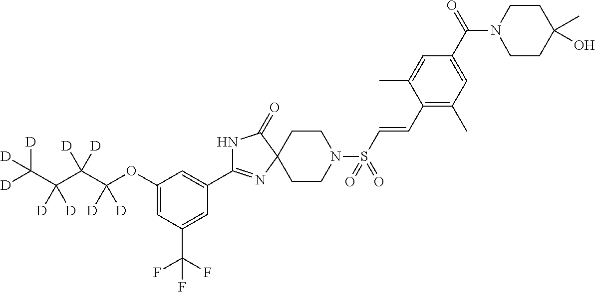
N1C(C2=CC(OC(C(C(C([D])([D])[D])([D])[D])([D])[D])([D])[D])=CC(C(F)(F)F)=C2)=NC2(C1=O)CCN(S(C=CC1=C(C)C=C(C(N3CCC(C)(O)CC3)=O)C=C1C)(=O)=O)CC2
